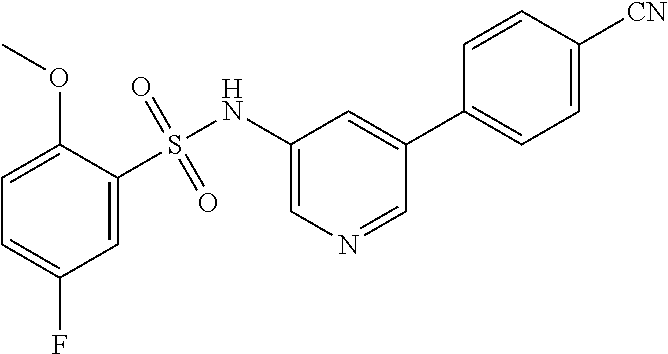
C1=C(S(NC2=CN=CC(C3=CC=C([CN])C=C3)=C2)(=O)=O)C(OC)=CC=C1F
